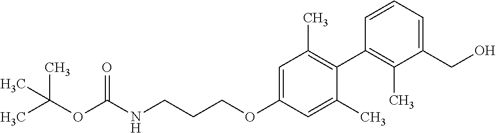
C1=C(OCCCNC(OC(C)(C)C)=O)C=C(C)C(C2=C(C)C(CO)=CC=C2)=C1C
